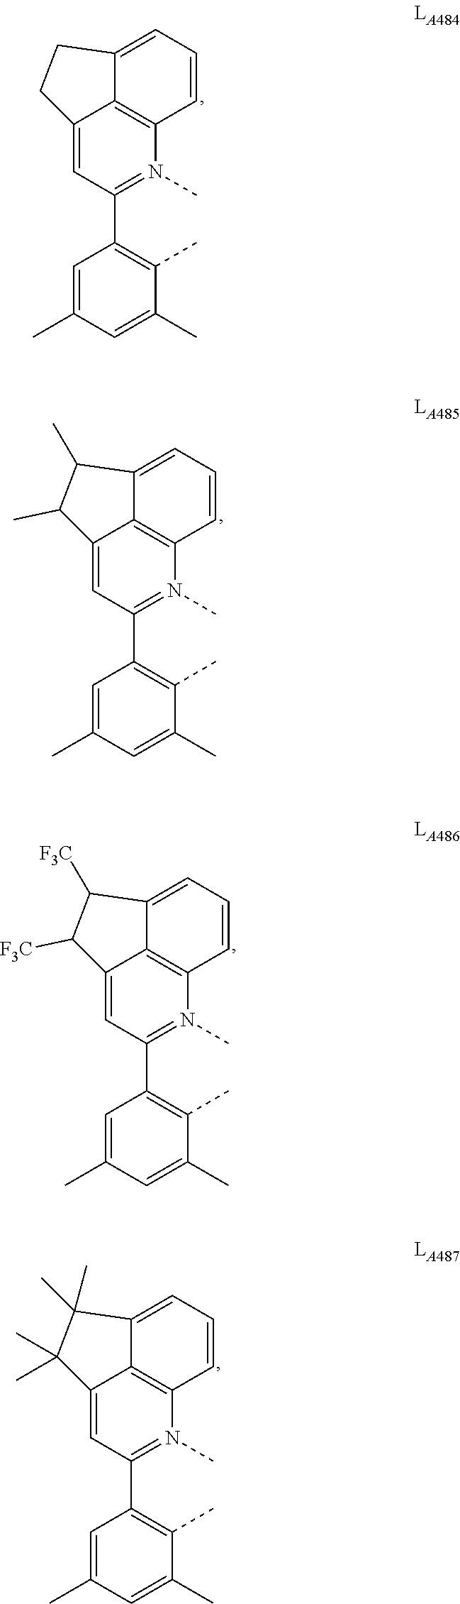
C12=CC(C3=C(C)C(C)=CC(C)=C3)=N(C)C3=C1C(=CC=C3)CC2.C12=CC(C3=C(C)C(C)=CC(C)=C3)=N(C)C3=C1C(=CC=C3)C(C)C2C.C12=CC(C3=C(C)C(C)=CC(C)=C3)=N(C)C3=C1C(=CC=C3)C([F3C])C2[F3C].C12=CC(C3=C(C)C(C)=CC(C)=C3)=N(C)C3=C1C(=CC=C3)C(C)(C)C2(C)C
